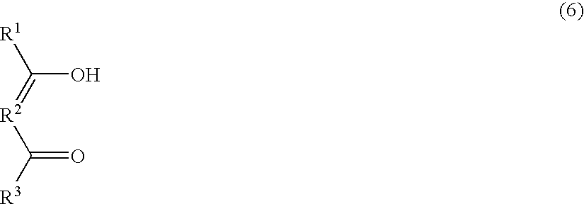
[R1]C(=[R2]C([R3])=O)O
